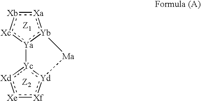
[Xa]1:[Xb]:[Xc]:[Ya]2:[Yb]:1[Ma][Yd]1:[Yc]2:[Xd]:[Xe]:[Xf]:1
